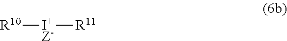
[R10][I+Z-][R11]
